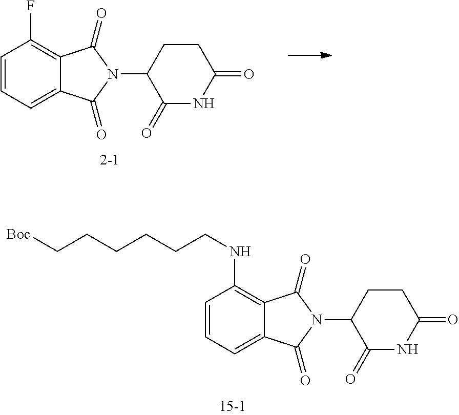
C1=CC=C2C(=C1F)C(=O)N(C1C(=O)NC(=O)CC1)C2=O.C1(=O)N(C2C(=O)NC(=O)CC2)C(=O)C2=C(NCCCCCC[Boc])C=CC=C12
